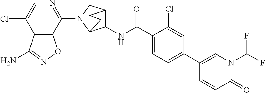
C1(N2C3C(NC(C4=CC=C(C5=CN(C(F)F)C(=O)C=C5)C=C4Cl)=O)C(C2)CC3)=NC=C(Cl)C2=C1ON=C2N
